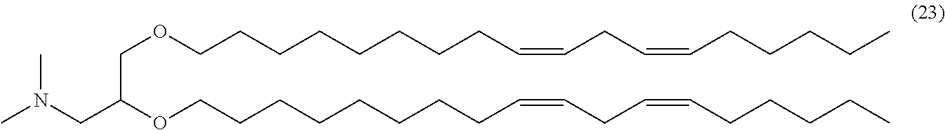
CN(CC(OCCCCCCCCC=CCC=CCCCCC)COCCCCCCCCC=CCC=CCCCCC)C
